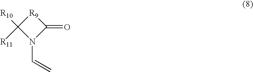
[R9]1C([R10])([R11])N(C=C)C1=O
